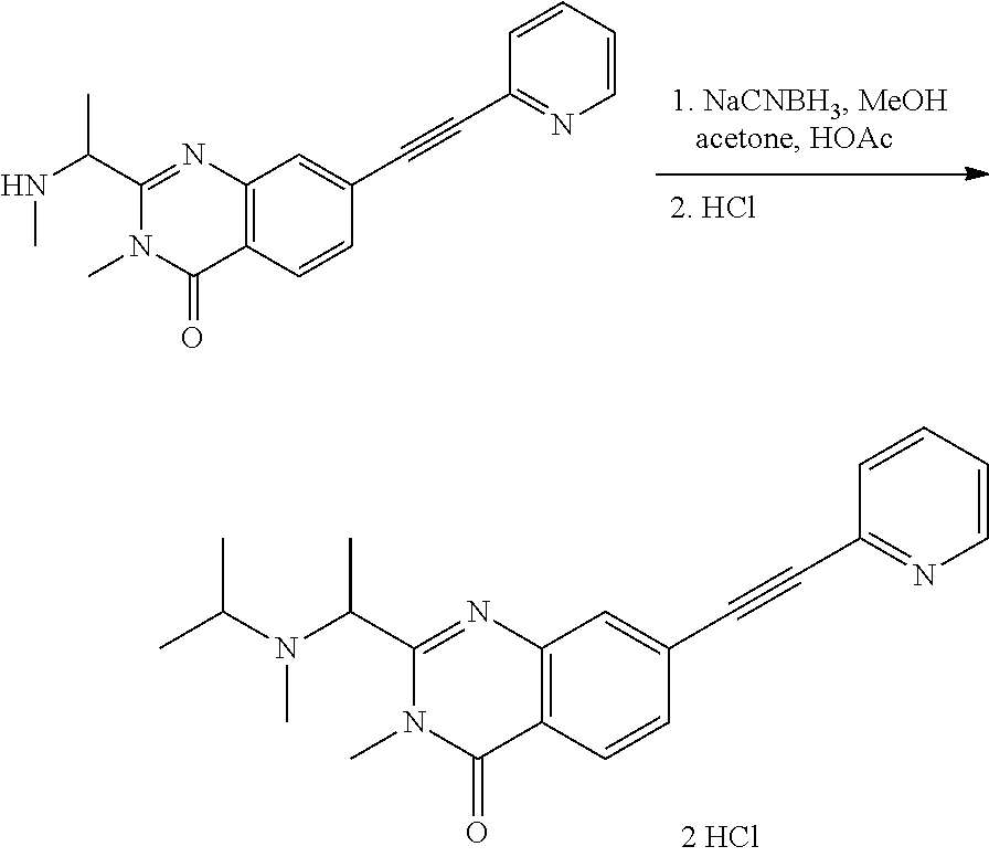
C1(C#CC2=CC3=C(C(=O)N(C)C(C(C)NC)=N3)C=C2)=NC=CC=C1.C1(C#CC2=CC3=C(C(=O)N(C)C(C(C)N(C)C(C)C)=N3)C=C2)=NC=CC=C1
